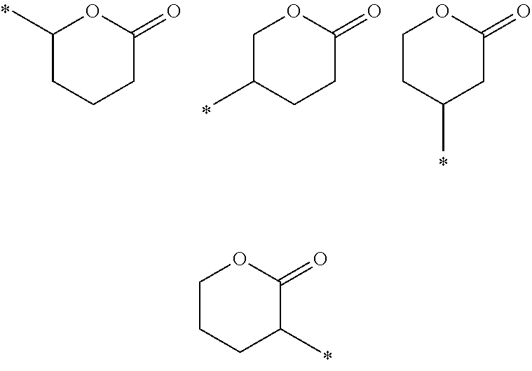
C1CCC(C)C(=O)O1.C1(C)CCCC(=O)O1.C1C(C)CCC(=O)O1.C1CC(C)CC(=O)O1
